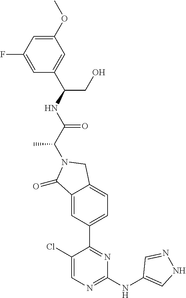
C1(=O)C2=CC(C3=NC(NC4=CNN=C4)=NC=C3Cl)=CC=C2CN1C(C(NC(C1=CC(OC)=CC(F)=C1)CO)=O)C
